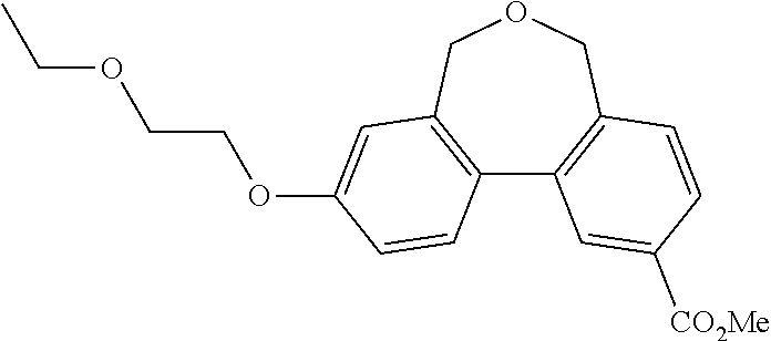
C12=C(COCC3=C1C=C([CO2Me])C=C3)C=C(OCCOCC)C=C2
